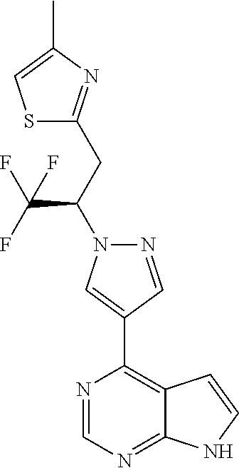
N1=CN=C2C(=C1C1=CN(C(CC3=NC(C)=CS3)C(F)(F)F)N=C1)C=CN2
